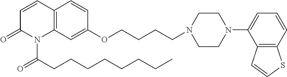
C12=C(C=C(OCCCCN3CCN(C4=CC=CC5=C4C=CS5)CC3)C=C1)N(C(CCCCCCCC)=O)C(=O)C=C2
